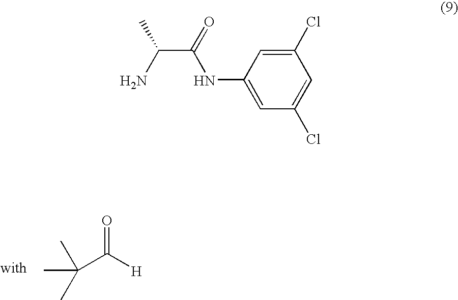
C(C([H])=O)(C)(C)C.C1(NC(C(N)C)=O)=CC(Cl)=CC(Cl)=C1
